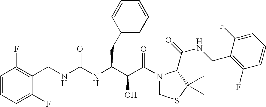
N(C(NC(C(C(=O)N1CSC(C)(C)C1C(NCC1=C(F)C=CC=C1F)=O)O)CC1=CC=CC=C1)=O)CC1=C(F)C=CC=C1F
